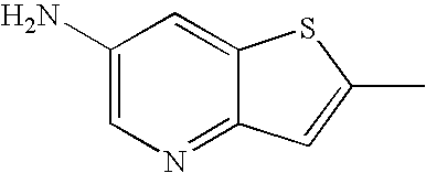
C1(N)=CN=C2C(=C1)SC(C)=C2
